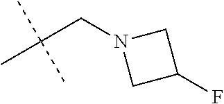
C(C(C)(C)C)N1CC(F)C1
